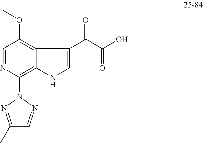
C1(N2N=C(C)C=N2)=C2C(=C(OC)C=N1)C(C(=O)C(O)=O)=CN2
